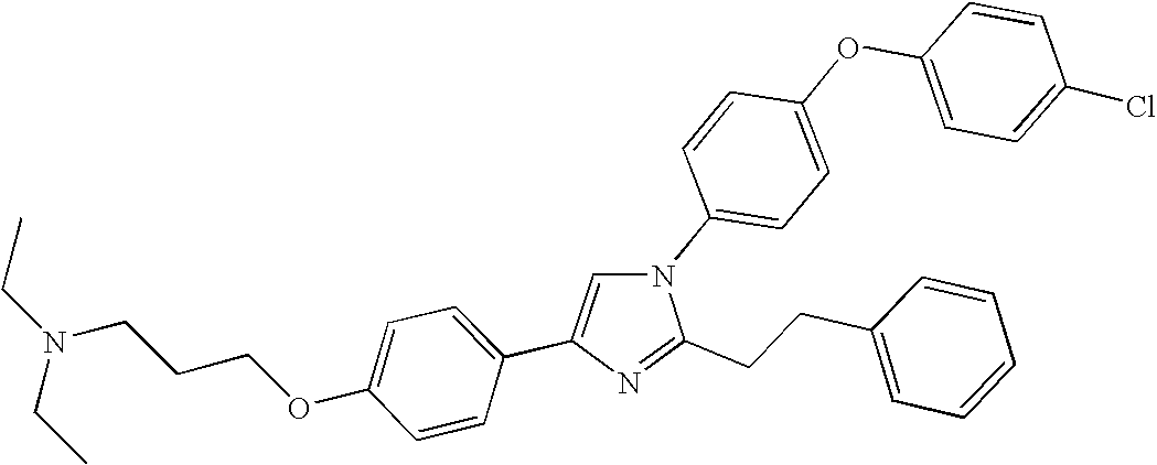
N1(C2=CC=C(OC3=CC=C(Cl)C=C3)C=C2)C=C(C2=CC=C(OCCCN(CC)CC)C=C2)N=C1CCC1=CC=CC=C1
